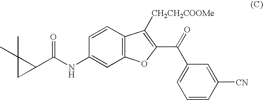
C1=CC2=C(C=C1NC(C1C(C)(C)C1)=O)OC(C(=O)C1=CC=CC([CN])=C1)=C2[CH2CH2COOMe]
